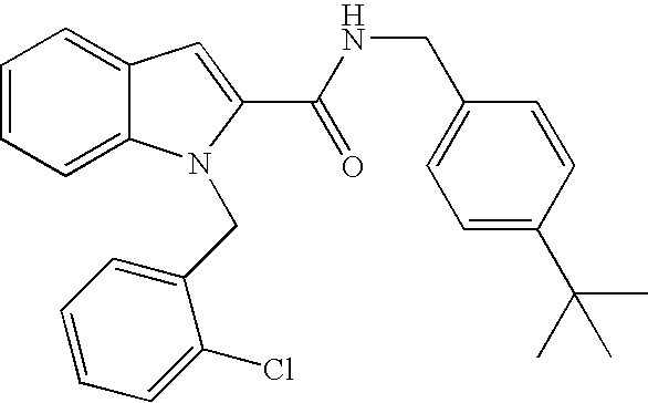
C1=CC=C2C(=C1)C=C(C(=O)NCC1=CC=C(C(C)(C)C)C=C1)N2CC1=CC=CC=C1Cl
